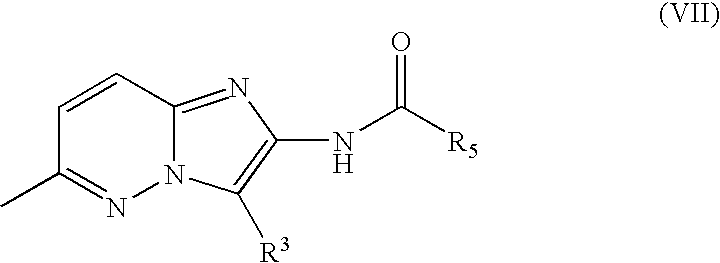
N12C(=NC(NC([R5])=O)=C1[R3])C=CC(C)=N2
